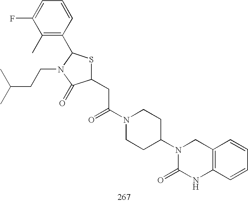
C1(CC(N2CCC(N3C(=O)NC4=C(C3)C=CC=C4)CC2)=O)SC(C2=C(C)C(F)=CC=C2)N(CCC(C)C)C1=O
